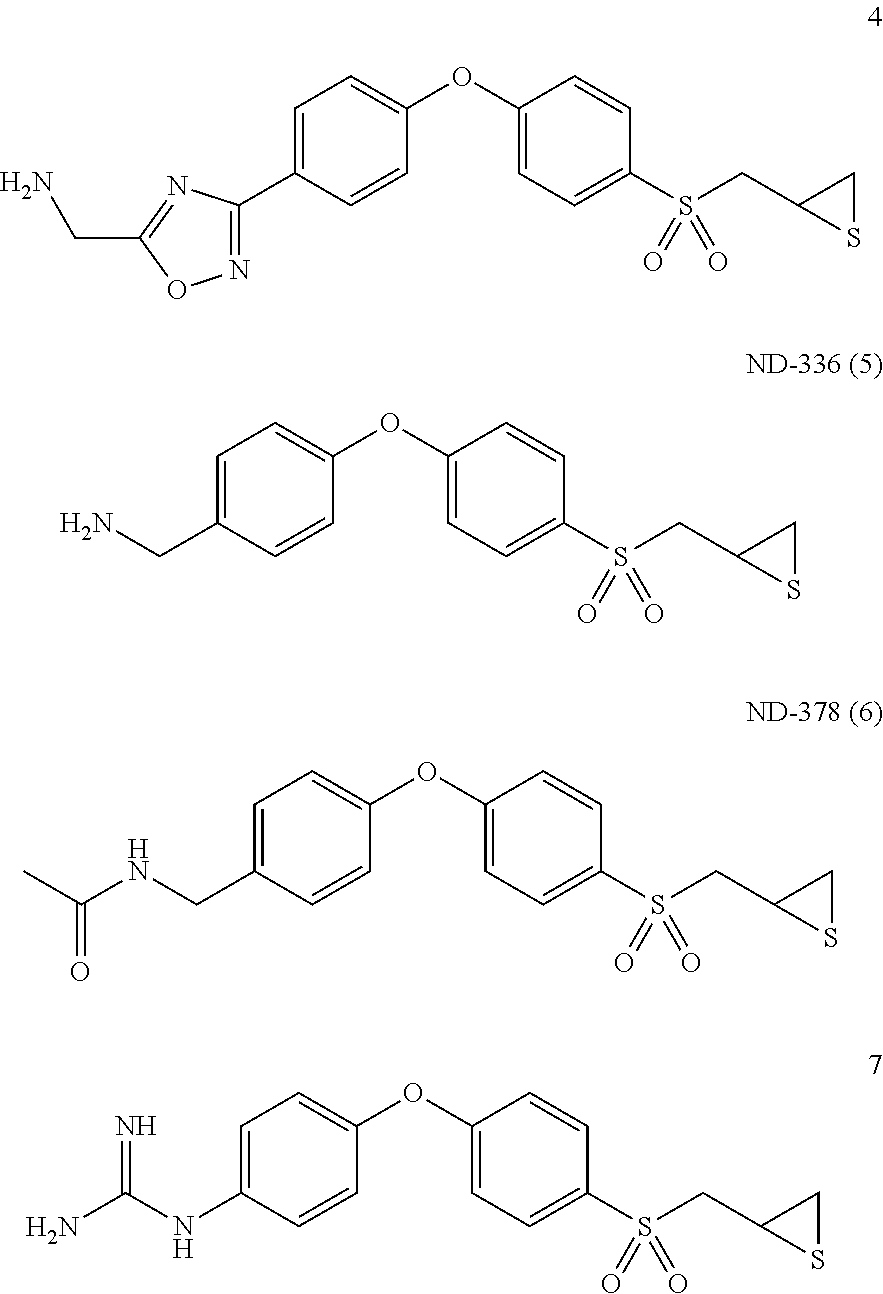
C1=C(C2=NOC(CN)=N2)C=CC(OC2=CC=C(S(CC3SC3)(=O)=O)C=C2)=C1.C1=C(CN)C=CC(OC2=CC=C(S(CC3SC3)(=O)=O)C=C2)=C1.C1=C(CNC(C)=O)C=CC(OC2=CC=C(S(CC3SC3)(=O)=O)C=C2)=C1.C1=C(NC(N)=N)C=CC(OC2=CC=C(S(CC3SC3)(=O)=O)C=C2)=C1
